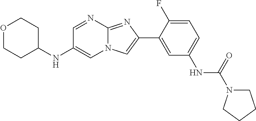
C1=NC2=NC(C3=CC(NC(=O)N4CCCC4)=CC=C3F)=CN2C=C1NC1CCOCC1
